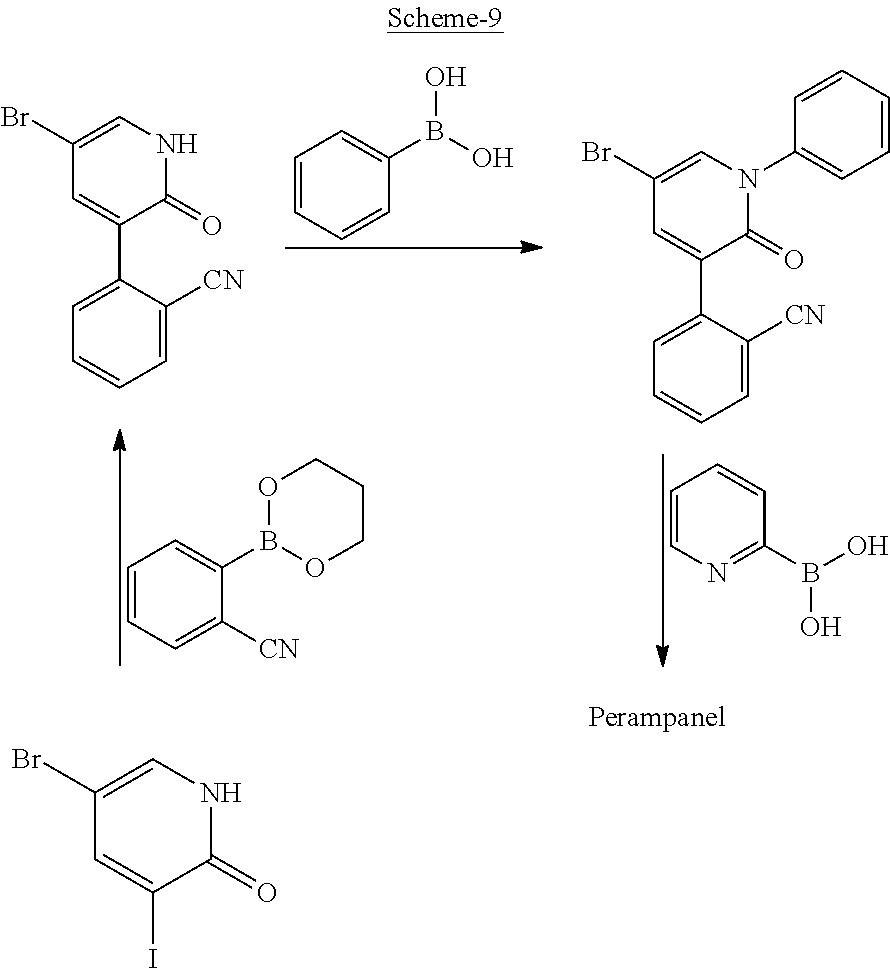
C1(Br)=CNC(=O)C(I)=C1.C1=CN=C(B(O)O)C=C1.C1=CC=CC(B(O)O)=C1.C1=CC=C([CN])C(B2OCCCO2)=C1.C1(Br)=CN(C2=CC=CC=C2)C(=O)C(C2=CC=CC=C2[CN])=C1.C1(Br)=CNC(=O)C(C2=CC=CC=C2[CN])=C1
